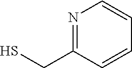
SCC1=NC=CC=C1
